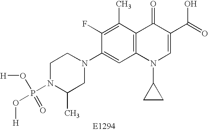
C1N(P(O[H])(=O)O[H])C(C)CN(C2=CC3=C(C(C)=C2F)C(=O)C(C(=O)O)=CN3C2CC2)C1
